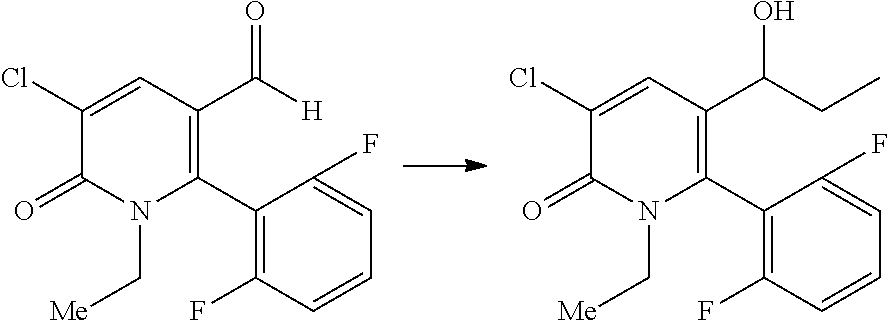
C1(C2=C(C([H])=O)C=C(Cl)C(=O)N2C[Me])=C(F)C=CC=C1F.C1(C2=C(C(CC)O)C=C(Cl)C(=O)N2C[Me])=C(F)C=CC=C1F
